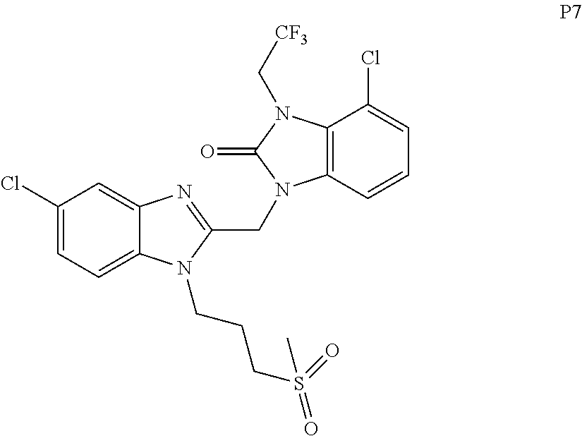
C1(Cl)=CC=C2C(=C1)N=C(CN1C3=C(C(Cl)=CC=C3)N(C[CF3])C1=O)N2CCCS(=O)(=O)C
